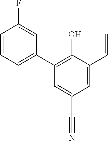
C1=C(C=C)C(O)=C(C2=CC=CC(F)=C2)C=C1C#N
